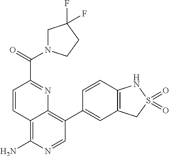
C1=CC2=C(N)N=CC(C3=CC4=C(C=C3)NS(=O)(=O)C4)=C2N=C1C(=O)N1CC(F)(F)CC1
